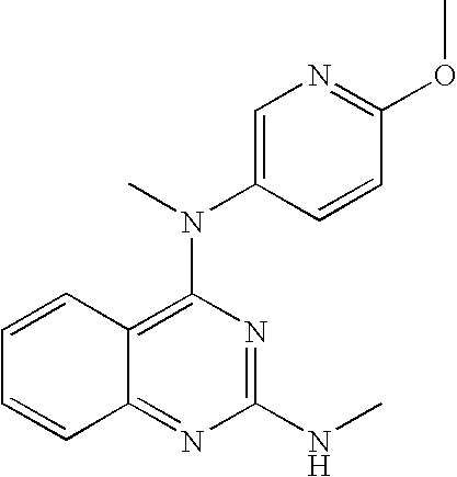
C1=C(N(C)C2=C3C(=NC(NC)=N2)C=CC=C3)C=CC(OC)=N1
